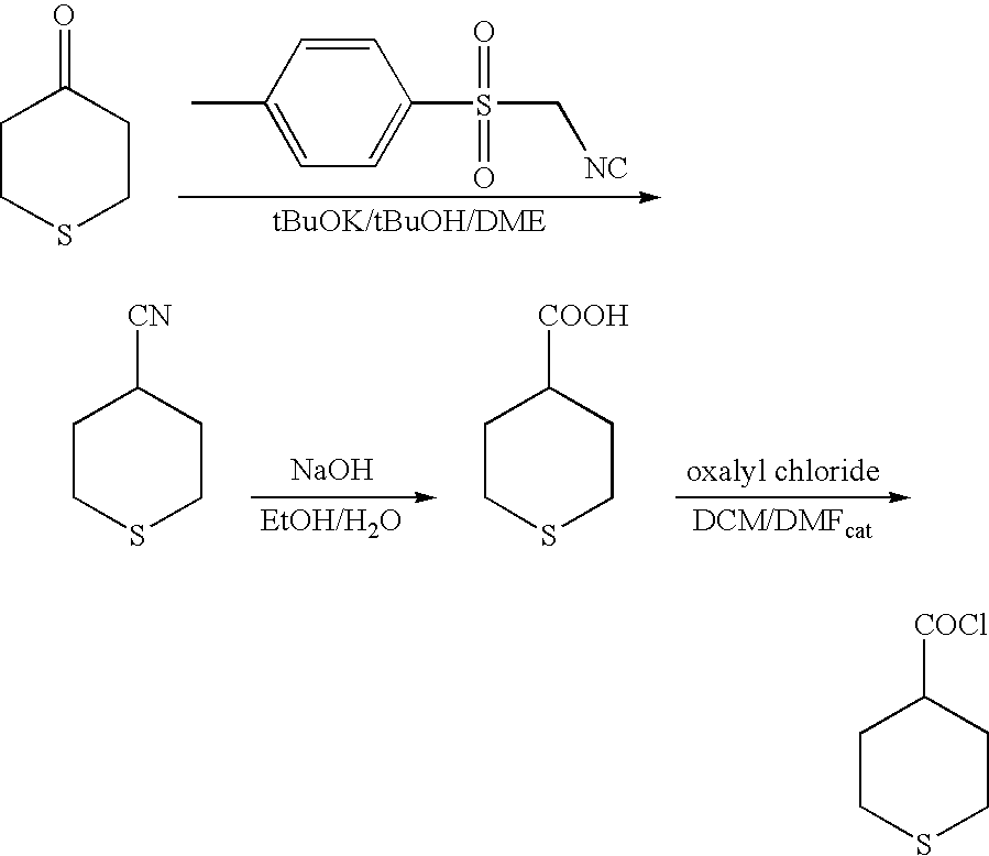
C1=CC(C)=CC=C1S(C[NC])(=O)=O.C1CSCCC1=O.[NaOH].C1CSCCC1[CN].C1CSCCC1[COOH].C1CSCCC1[COCl]
